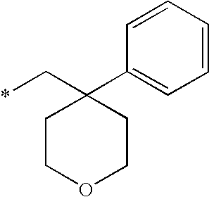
C1COCCC1(C1=CC=CC=C1)C*
